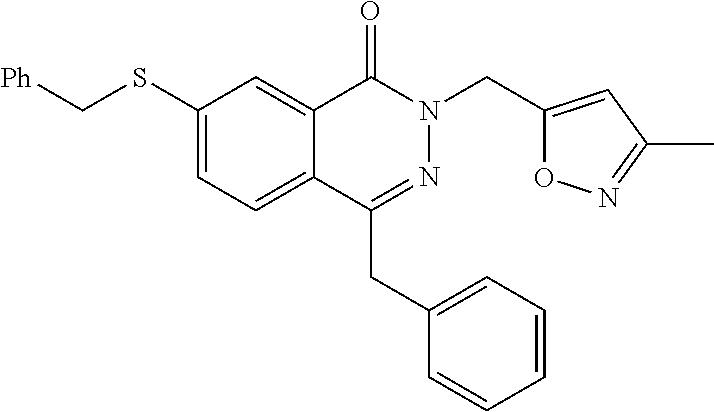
C12=CC(SC[Ph])=CC=C1C(CC1=CC=CC=C1)=NN(CC1=CC(C)=NO1)C2=O
